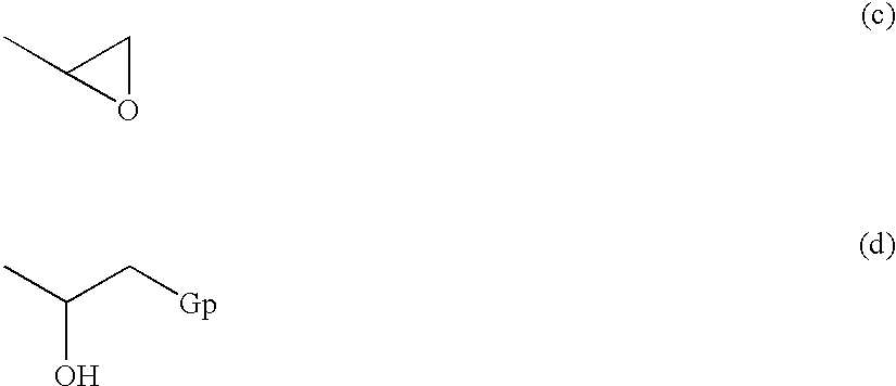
CC1CO1.CC(C[Gp])O
